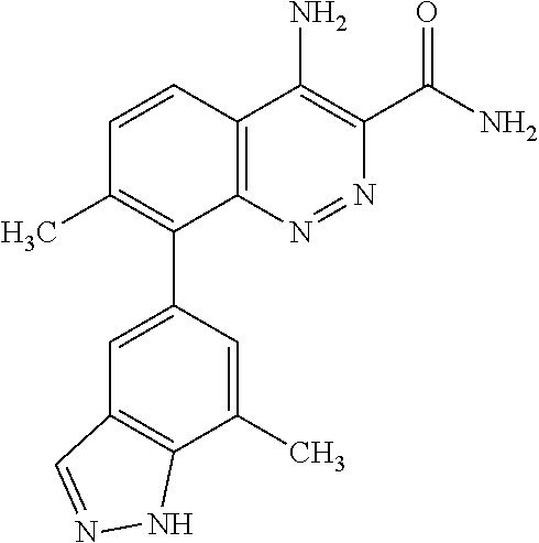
C1=CC2=C(C(C3=CC4=C(C(C)=C3)NN=C4)=C1C)N=NC(C(N)=O)=C2N
